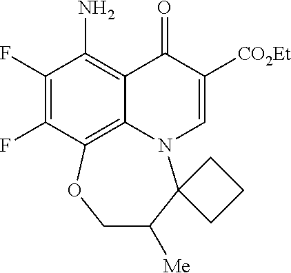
FC1=C(F)C(N)=C2C3=C1OCC([Me])C1(N3C=C([CO2Et])C2=O)CCC1
